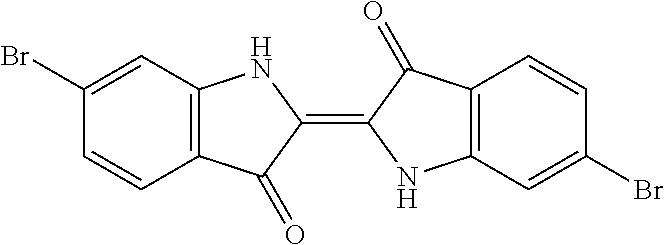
C1(Br)=CC2=C(C=C1)C(=O)C(=C1NC3=C(C1=O)C=CC(Br)=C3)N2
